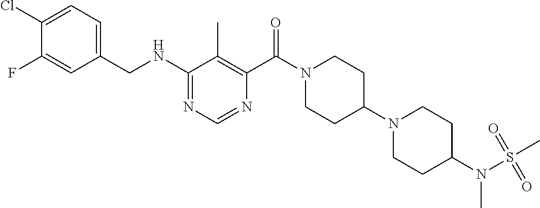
C1(NCC2=CC=C(Cl)C(F)=C2)=NC=NC(C(N2CCC(N3CCC(N(S(C)(=O)=O)C)CC3)CC2)=O)=C1C
